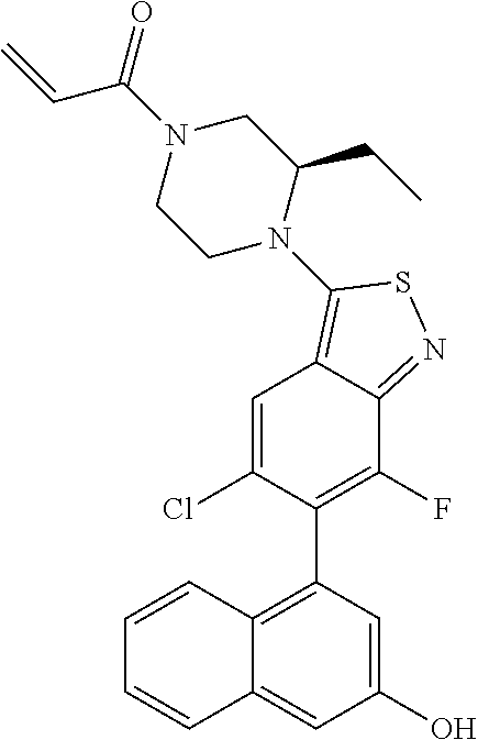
C1=CC2=C(C3=C(F)C4=NSC(N5C(CC)CN(C(=O)C=C)CC5)=C4C=C3Cl)C=C(O)C=C2C=C1
